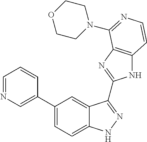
C1(C2=CC=C3C(=C2)C(C2=NC4=C(N2)C=CN=C4N2CCOCC2)=NN3)=CN=CC=C1
